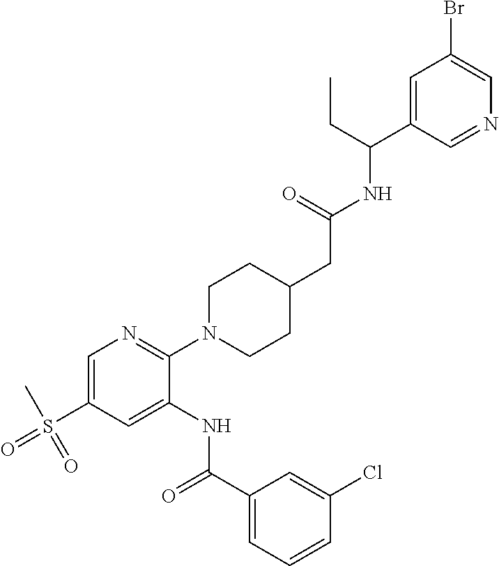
C1=C(S(C)(=O)=O)C=C(NC(C2=CC=CC(Cl)=C2)=O)C(N2CCC(CC(=O)NC(C3=CC(Br)=CN=C3)CC)CC2)=N1
